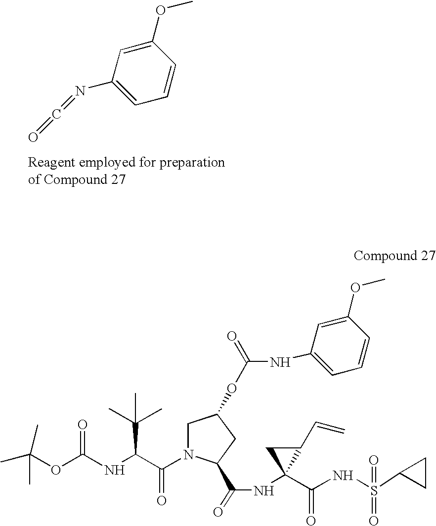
C1=CC(OC)=CC(N=C=O)=C1.CC(OC(NC(C(N1CC(OC(=O)NC2=CC=CC(OC)=C2)CC1C(=O)NC1(C(=O)NS(=O)(C2CC2)=O)C(C=C)C1)=O)C(C)(C)C)=O)(C)C
